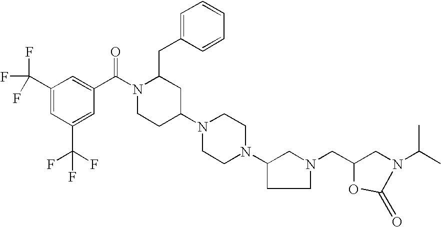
C1(C(F)(F)F)=CC(C(F)(F)F)=CC(C(N2CCC(N3CCN(C4CCN(CC5CN(C(C)C)C(=O)O5)C4)CC3)CC2CC2=CC=CC=C2)=O)=C1
